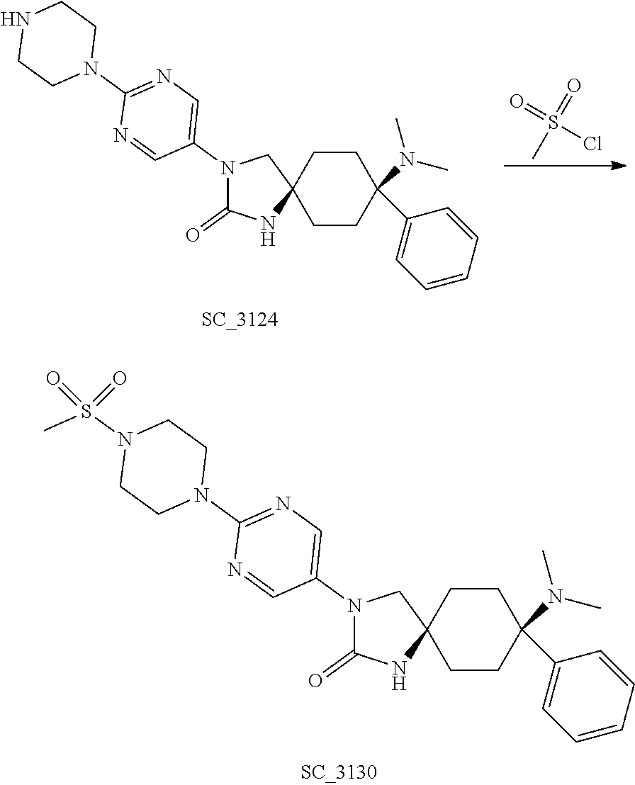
C12(CCC(N(C)C)(C3=CC=CC=C3)CC1)CN(C1=CN=C(N3CCN(S(C)(=O)=O)CC3)N=C1)C(=O)N2.C12(CCC(N(C)C)(C3=CC=CC=C3)CC1)CN(C1=CN=C(N3CCNCC3)N=C1)C(=O)N2.CS(=O)(Cl)=O
